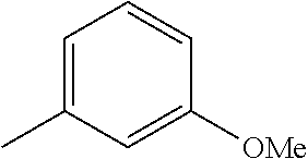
C1=C(C)C=C([OMe])C=C1
